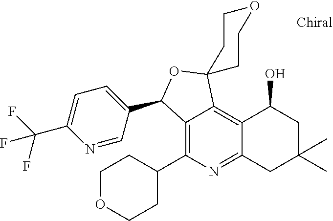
C1OCCC(C2=C3C(=C4C(=N2)CC(C)(C)CC4O)C2(OC3C3=CC=C(C(F)(F)F)N=C3)CCOCC2)C1
